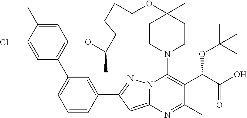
C1=CC2=CC(=C1)C1=C(C=C(C)C(Cl)=C1)OC(C)CCCCOC1(C)CCN(C3=C(C(C(O)=O)OC(C)(C)C)C(C)=NC4=CC2=NN43)CC1
